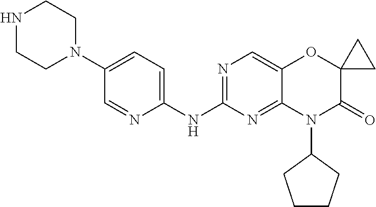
C1(NC2=NC=C3C(=N2)N(C2CCCC2)C(=O)C2(O3)CC2)=CC=C(N2CCNCC2)C=N1
